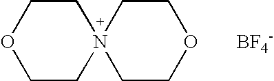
[BF4-].N12(CCOCC1)CCOCC2
